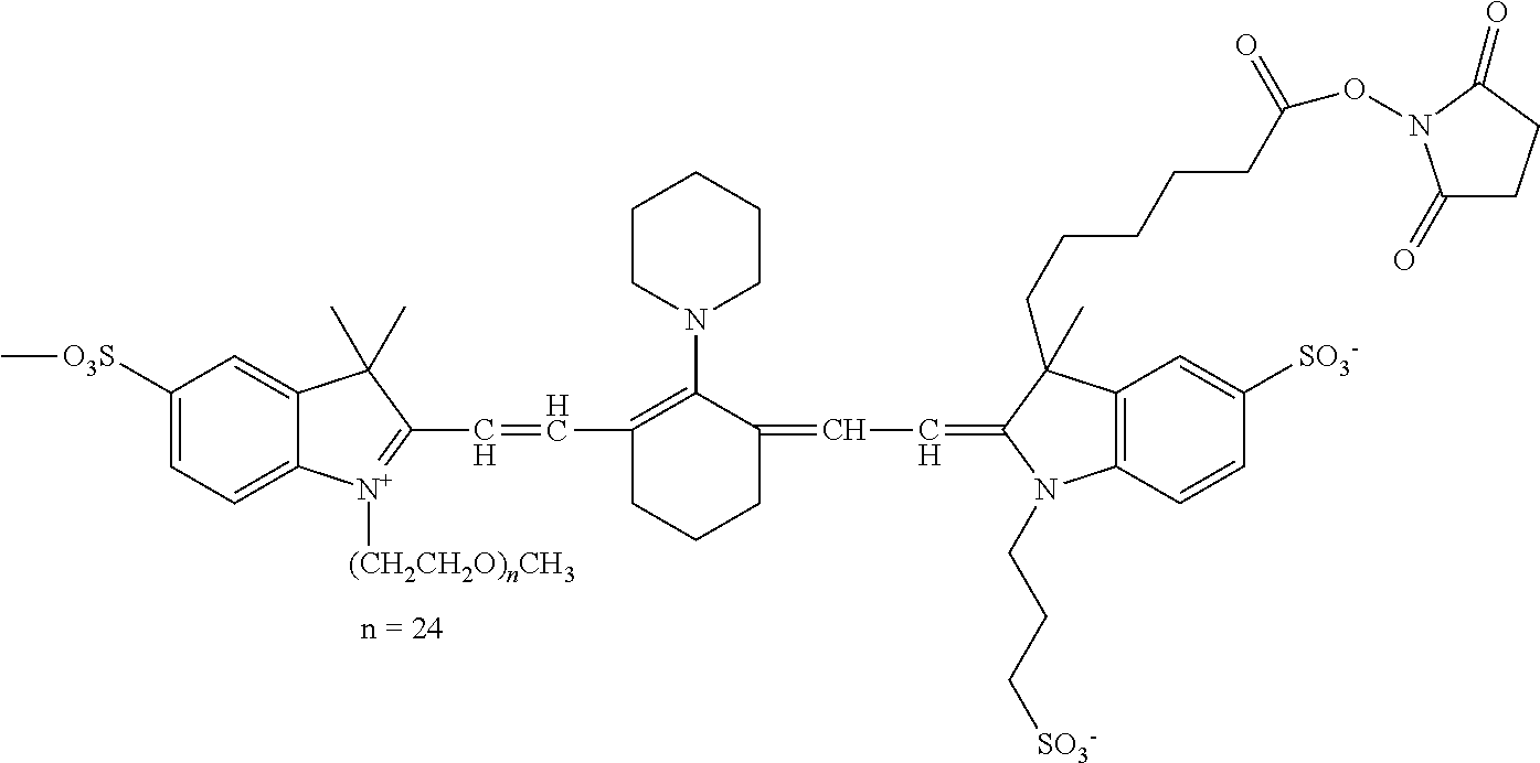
C1([O3S]C)=CC=C2C(=C1)C(C)(C)C(C=CC1=C(N3CCCCC3)C(=CC=C3C(C)(CCCCCC(ON4C(=O)CCC4=O)=O)C4=C(N3CCC[SO3-])C=CC([SO3-])=C4)CCC1)=[N+]2[(CH2CH2O)nCH3]
